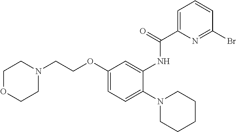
C1=C(OCCN2CCOCC2)C=C(NC(C2=CC=CC(Br)=N2)=O)C(N2CCCCC2)=C1
